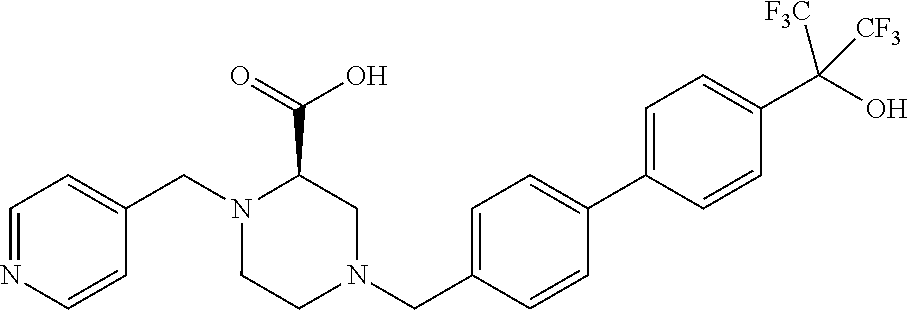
C1=NC=CC(CN2CCN(CC3=CC=C(C4=CC=C(C(O)([CF3])[CF3])C=C4)C=C3)CC2C(O)=O)=C1
